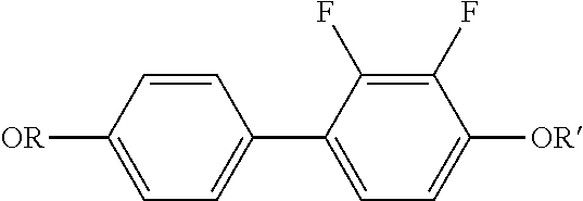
C1(F)=C(F)C(C2=CC=C([OR])C=C2)=CC=C1[OR]
